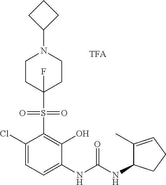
C1(Cl)=CC=C(NC(NC2C(C)=CCC2)=O)C(O)=C1S(=O)(=O)C1(F)CCN(C2CCC2)CC1
